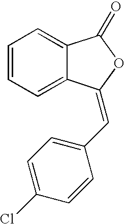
C1=CC=C2C(=C1)C(=O)OC2=CC1=CC=C(Cl)C=C1
